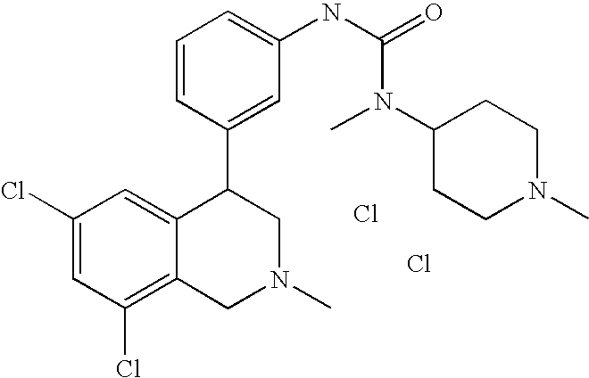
Cl.C1(Cl)=C2C(=CC(Cl)=C1)C(C1=CC(NC(N(C3CCN(C)CC3)C)=O)=CC=C1)CN(C)C2.Cl
